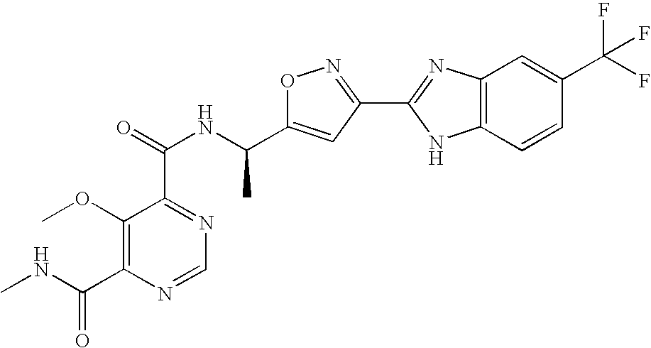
COC1=C(C(=O)NC)N=CN=C1C(NC(C1=CC(C2=NC3=C(N2)C=CC(C(F)(F)F)=C3)=NO1)C)=O
